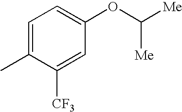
C1=C(C)C([CF3])=CC(OC([Me])[Me])=C1
